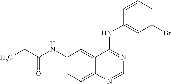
CCC(=O)NC1=CC=C2C(=C1)C(NC1=CC(Br)=CC=C1)=NC=N2
